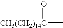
C[CH3(CH2)14C]=O
